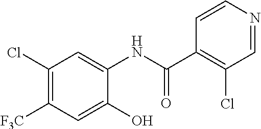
C1(Cl)=C([F3C])C=C(O)C(NC(C2=C(Cl)C=NC=C2)=O)=C1
